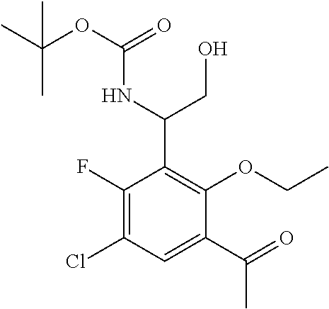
C1(C(=O)C)=CC(Cl)=C(F)C(C(CO)NC(OC(C)(C)C)=O)=C1OCC
